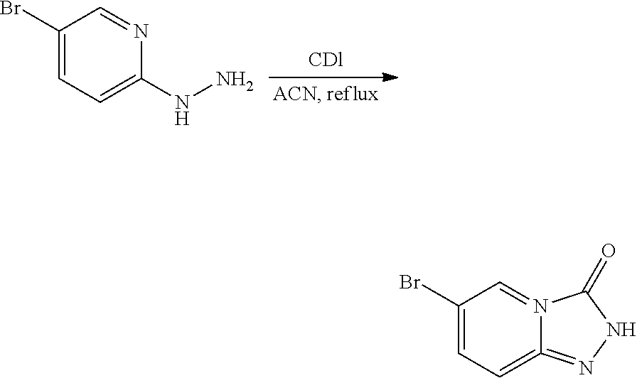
C1(Br)=CC=C(NN)N=C1.C1(Br)=CC=C2=NNC(=O)N2=C1
